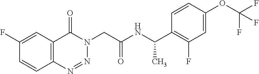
C1=C(F)C=CC2=C1C(=O)N(CC(NC(C1=C(F)C=C(OC(F)(F)F)C=C1)C)=O)N=N2
